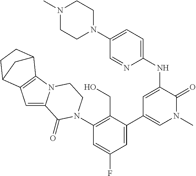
N1(C)CCN(C2=CC=C(NC3=CC(C4=CC(F)=CC(N5C(=O)C6=CC7=C(N6CC5)C5CCC7C5)=C4CO)=CN(C)C3=O)N=C2)CC1
